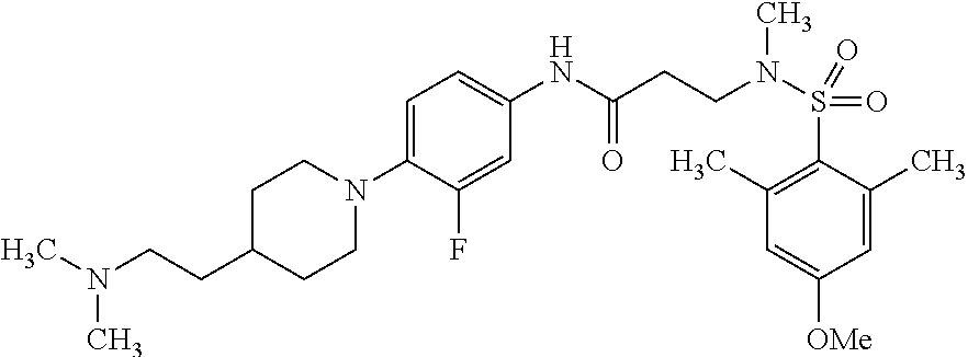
C1=C(N2CCC(CCN(C)C)CC2)C(F)=CC(NC(CCN(S(=O)(C2=C(C)C=C([OMe])C=C2C)=O)C)=O)=C1
